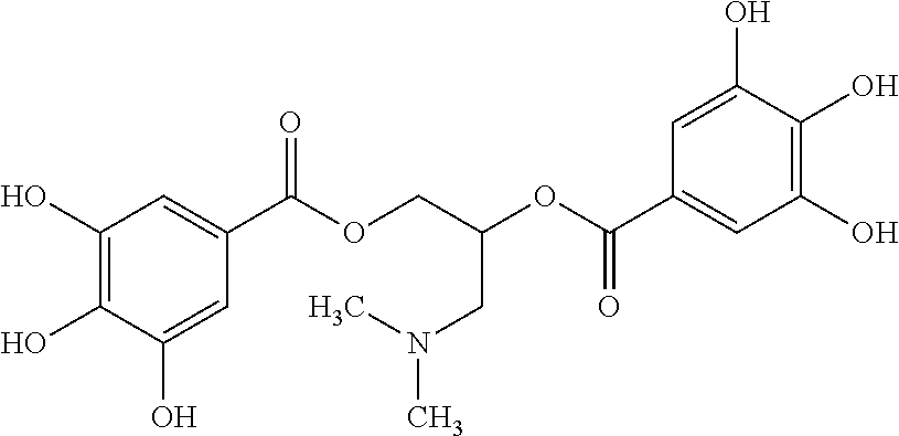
C1(O)=C(O)C(O)=CC(C(OCC(OC(C2=CC(O)=C(O)C(O)=C2)=O)CN(C)C)=O)=C1
